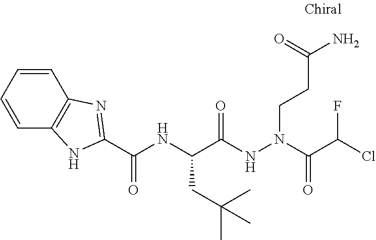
C(C(NN(CCC(N)=O)C(C(Cl)F)=O)=O)(NC(C1=NC2=C(N1)C=CC=C2)=O)CC(C)(C)C
